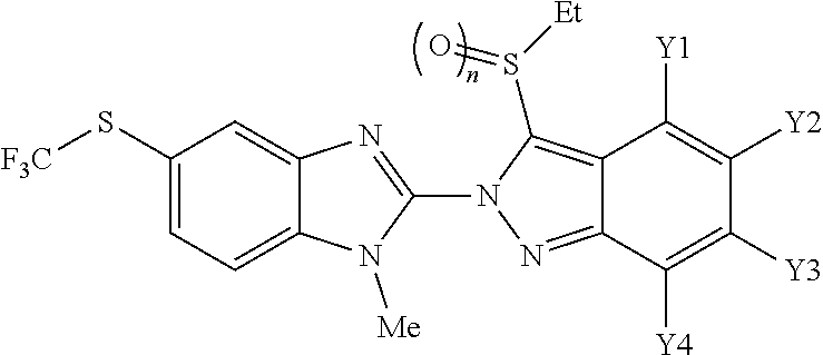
C12=CC=C(S[F3C])C=C1N=C(N1N=C3C(=C1S([Et])=O)C([Y1])=C([Y2])C([Y3])=C3[Y4])N2[Me]
